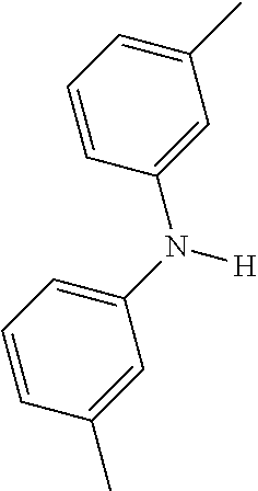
C1(C)=CC=CC(N(C2=CC=CC(C)=C2)[H])=C1
